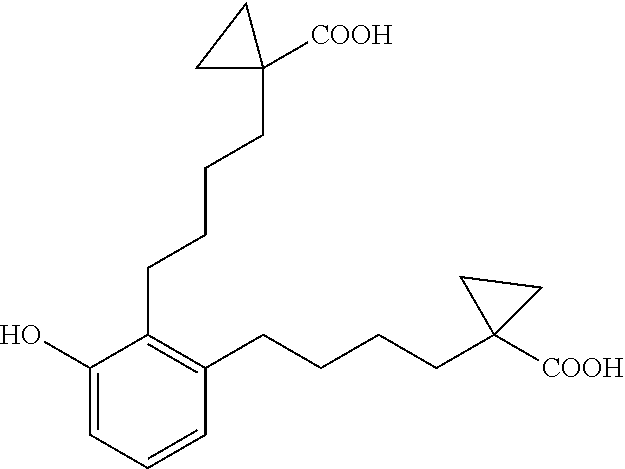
C1(CCCCC2([COOH])CC2)=C(CCCCC2([COOH])CC2)C=CC=C1O
